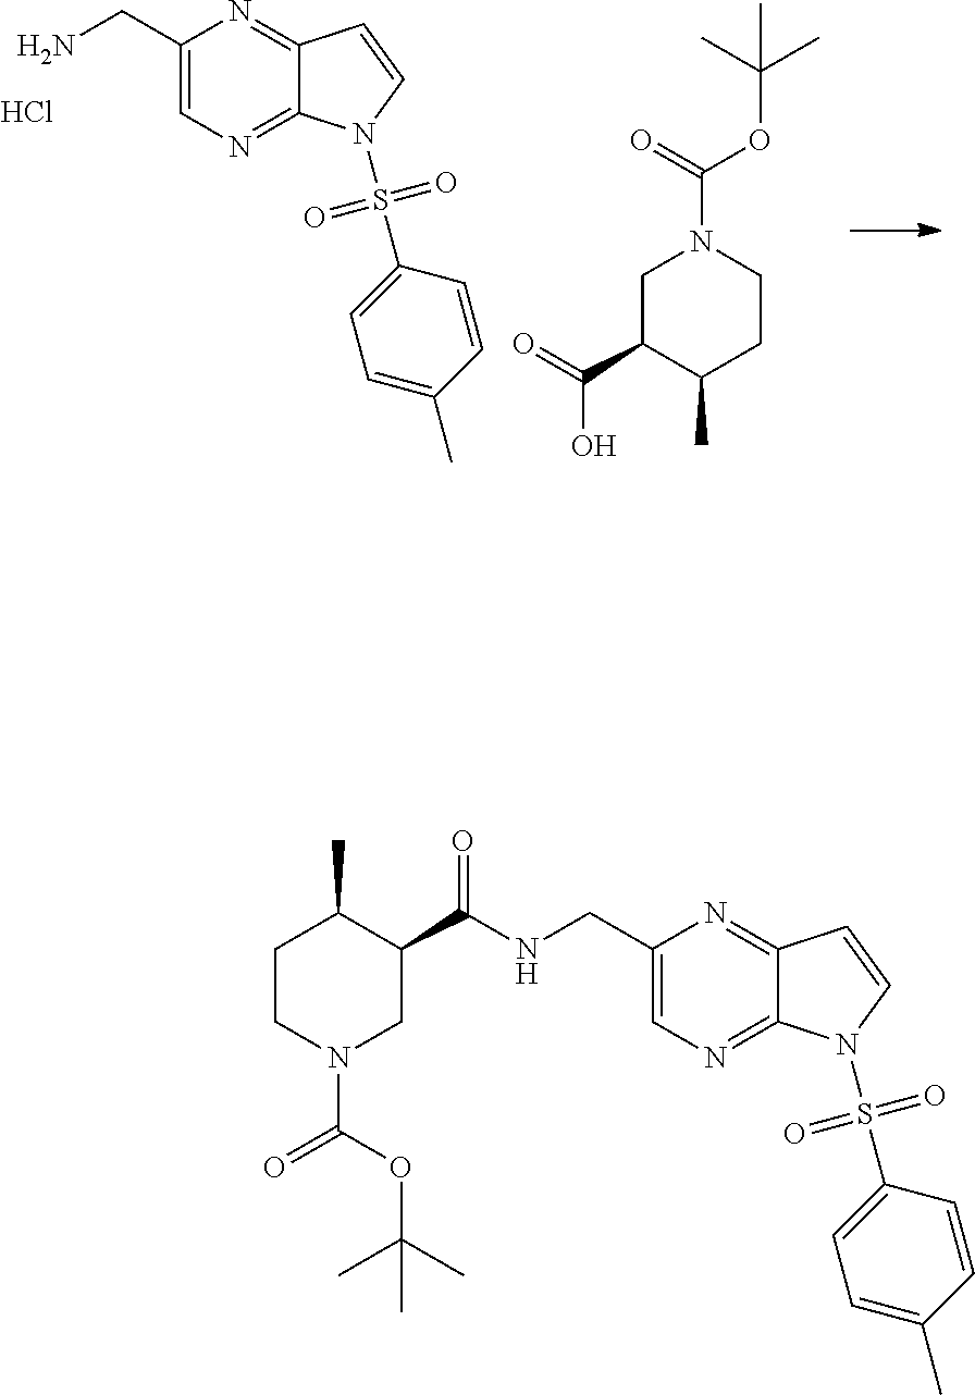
C1(CN)=CN=C2C(=N1)C=CN2S(=O)(=O)C1=CC=C(C)C=C1.C1C(C(=O)O)C(C)CCN1C(=O)OC(C)(C)C.Cl.C1CN(C(=O)OC(C)(C)C)CC(C(=O)NCC2=CN=C3C(=N2)C=CN3S(=O)(=O)C2=CC=C(C)C=C2)C1C
